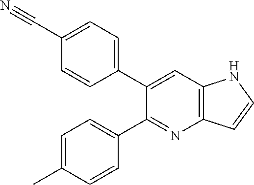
C12=C(C=C(C3=CC=C(C#N)C=C3)C(C3=CC=C(C)C=C3)=N1)NC=C2
